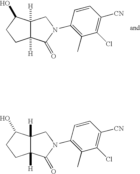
C12([H])C([H])(C(=O)N(C3=C(C)C(Cl)=C([CN])C=C3)C1)CCC2O.C12([H])C([H])(C(=O)N(C3=C(C)C(Cl)=C([CN])C=C3)C1)CCC2O
